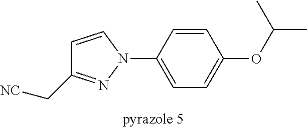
C1=C(N2C=CC(C[NC])=N2)C=CC(OC(C)C)=C1
